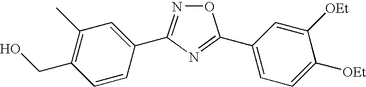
O1N=C(C2=CC(C)=C(CO)C=C2)N=C1C1=CC=C([OEt])C([OEt])=C1
